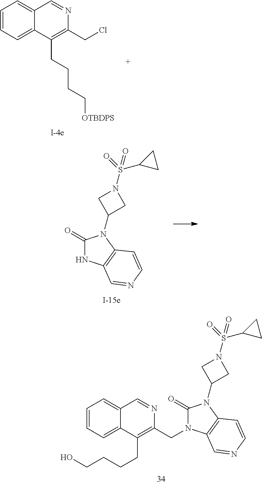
C1=CC=C2C(=C1)C=NC(CN1C(=O)N(C3CN(S(=O)(C4CC4)=O)C3)C3=C1C=NC=C3)=C2CCCCO.C1=CC=C2C(=C1)C=NC(CCl)=C2CCCC[OTBDPS].C1(=O)NC2=C(N1C1CN(S(=O)(C3CC3)=O)C1)C=CN=C2
